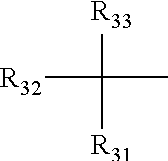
[R32]C(C)([R33])[R31]
